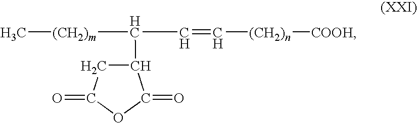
C[(CH2)m]C(C=C[(CH2)n][COOH])C1CC(=O)OC1=O
